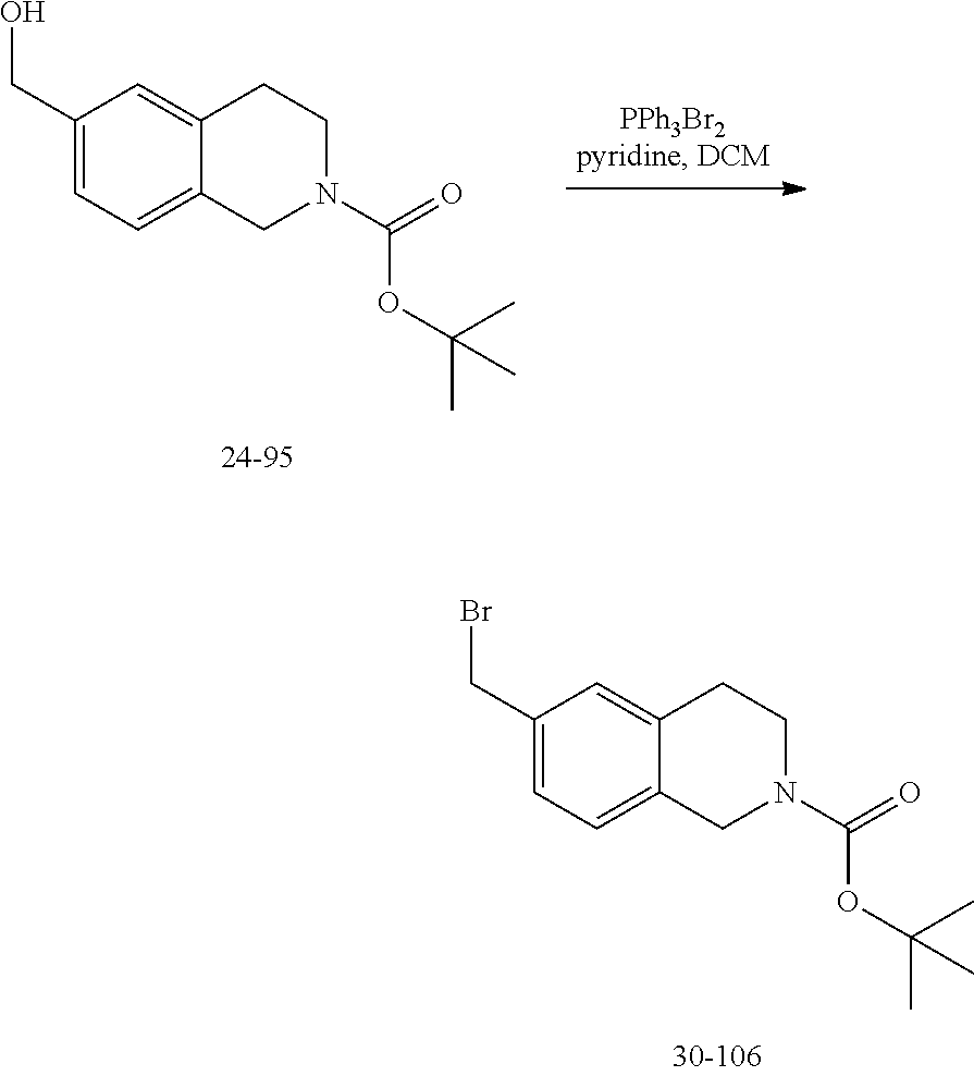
C(C1=CC=C2C(=C1)CCN(C(=O)OC(C)(C)C)C2)O.C(C1=CC=C2C(=C1)CCN(C(=O)OC(C)(C)C)C2)Br
